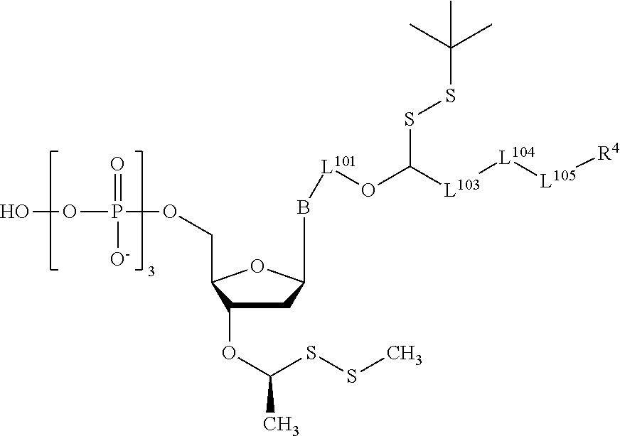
C1C(OC(SSC)C)C(COP(OO)(=O)[O-])OC1B[L101]OC([L103][L104][L105][R4])SSC(C)(C)C
